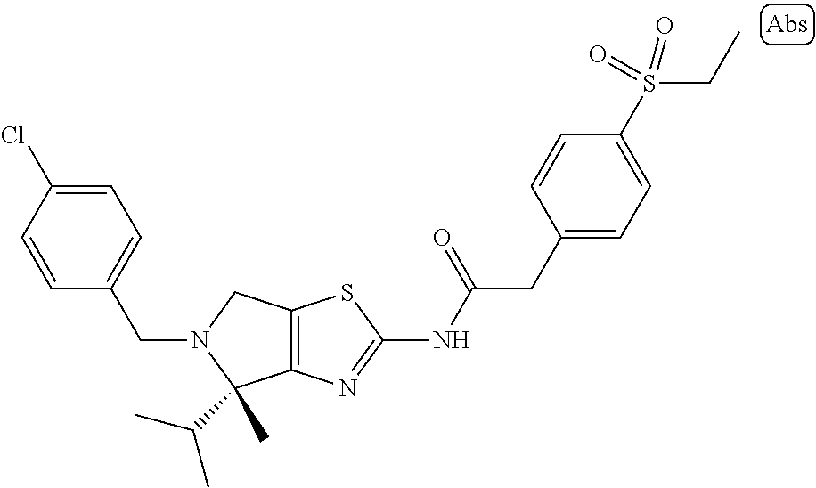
C12=C(N=C(NC(CC3=CC=C(S(CC)(=O)=O)C=C3)=O)S1)C(C)(C(C)C)N(CC1=CC=C(Cl)C=C1)C2
